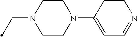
C1CN(CC)CCN1C1=CC=NC=C1
